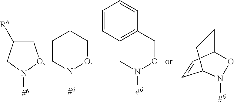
C1CN([#6])OCC1.C12=C(CON([#6])C1)C=CC=C2.C1C([R6])CN([#6])O1.C1=CC2CCC1N([#6])O2
